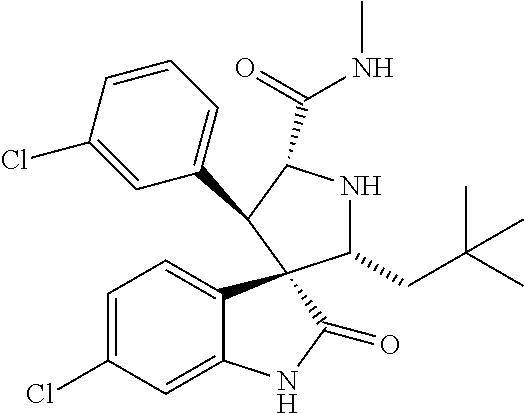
C1(C2C(C(=O)NC)NC(CC(C)(C)C)C23C2=CC=C(Cl)C=C2NC3=O)=CC=CC(Cl)=C1
